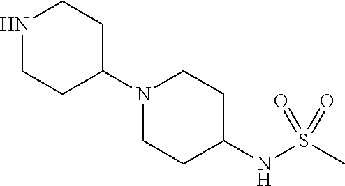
N1CCC(N2CCC(NS(C)(=O)=O)CC2)CC1
